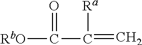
[RbO]C(=O)C([Ra])=C
